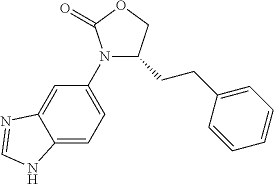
N1(C2=CC=C3C(=C2)N=CN3)C(CCC2=CC=CC=C2)COC1=O
